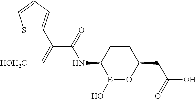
B1(O)OC(CC(O)=O)CCC1NC(C(=C[HOH2C])C1=CC=CS1)=O
